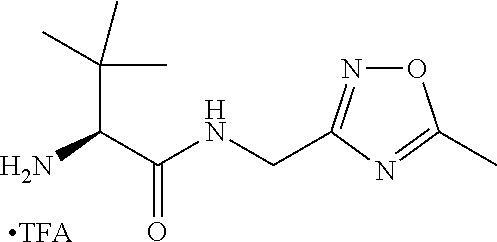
[TFA].C(C(C(NCC1=NOC(C)=N1)=O)N)(C)(C)C
